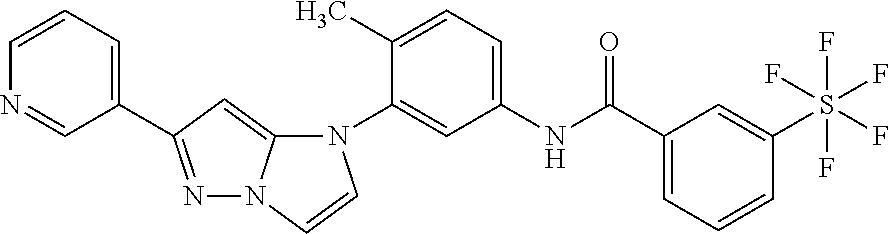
N1=C(C2=CC=CN=C2)C=C2N1C=CN2C1=CC(NC(C2=CC=CC(S(F)(F)(F)(F)F)=C2)=O)=CC=C1C
